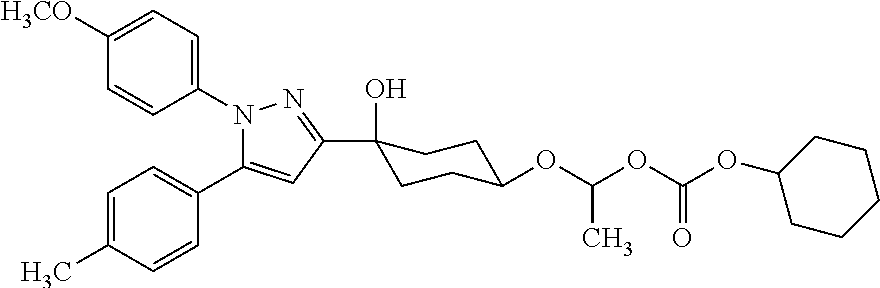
C1([H3CO])=CC=C(N2C(C3=CC=C(C)C=C3)=CC(C3(O)CCC(OC(OC(OC4CCCCC4)=O)C)CC3)=N2)C=C1
